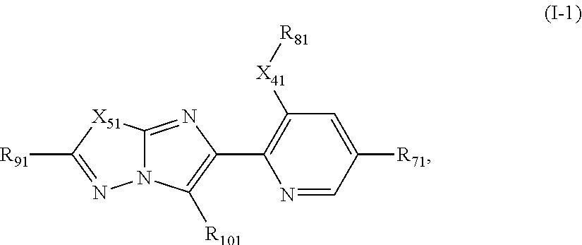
N1=CC([R71])=CC([X41][R81])=C1C1=C([R101])N2C(=N1)[X51]C([R91])=N2
